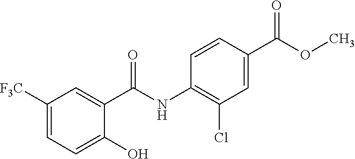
C1(O)=CC=C([F3C])C=C1C(NC1=C(Cl)C=C(C(OC)=O)C=C1)=O
